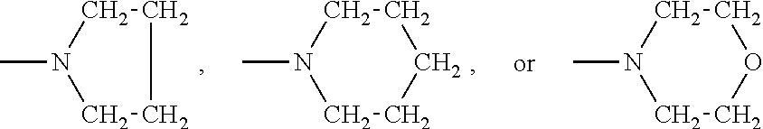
N1(C)CCCC1.C1CCCCN1C.C1COCCN1C
